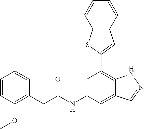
C12=C(C=CC=C1)C=C(C1=C3C(=CC(NC(=O)CC4=C(OC)C=CC=C4)=C1)C=NN3)S2
